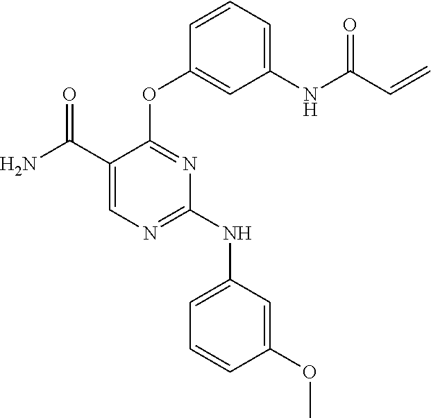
C1=C(C(N)=O)C(OC2=CC(NC(C=C)=O)=CC=C2)=NC(NC2=CC=CC(OC)=C2)=N1
